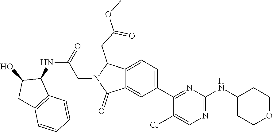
C1(C2=NC(NC3CCOCC3)=NC=C2Cl)=CC=C2C(=C1)C(=O)N(CC(NC1C(O)CC3=C1C=CC=C3)=O)C2CC(=O)OC
